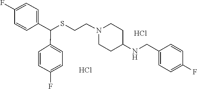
S(CCN1CCC(NCC2=CC=C(F)C=C2)CC1)C(C1=CC=C(F)C=C1)C1=CC=C(F)C=C1.Cl.Cl
